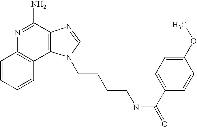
C1=CC=CC2=C1N=C(N)C1=C2N(CCCCNC(=O)C2=CC=C(OC)C=C2)C=N1
